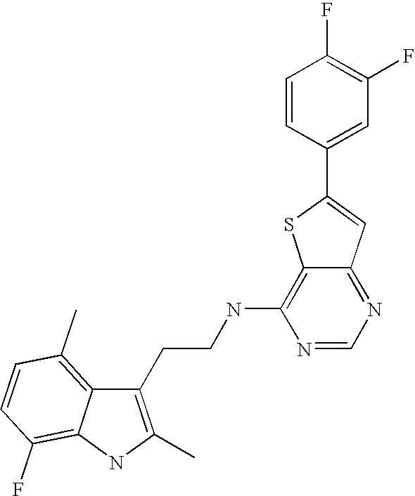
C1(CCNC2=C3C(=NC=N2)C=C(C2=CC(F)=C(F)C=C2)S3)=C(C)NC2=C(F)C=CC(C)=C12
